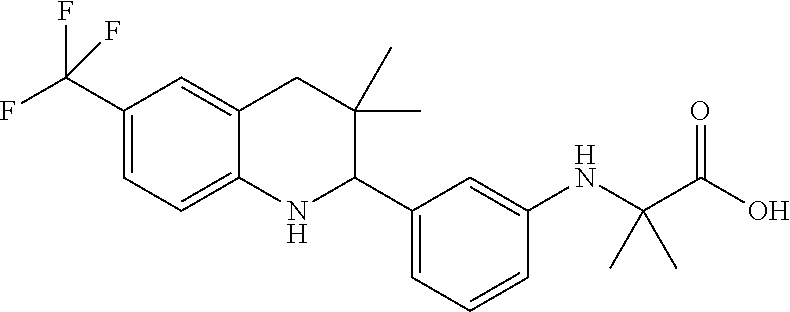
FC(C1=CC=C2C(=C1)CC(C)(C)C(C1=CC=CC(NC(C(O)=O)(C)C)=C1)N2)(F)F
